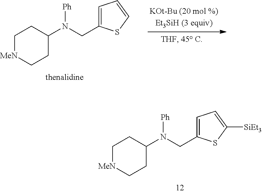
C1[MeN]CCC(N(CC2=CC=C([SiEt3])S2)[Ph])C1.C1[MeN]CCC(N(CC2=CC=CS2)[Ph])C1
